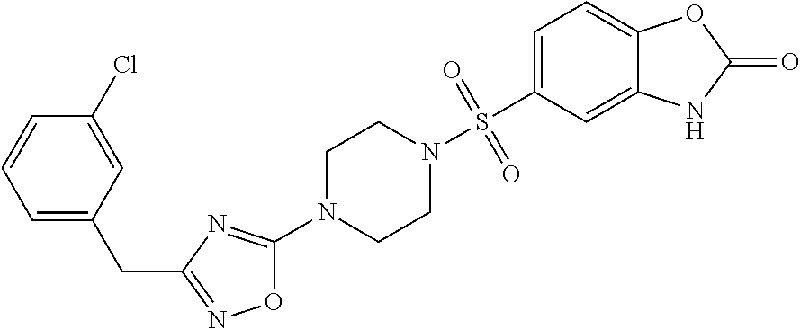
O1C(N2CCN(S(C3=CC=C4C(=C3)NC(=O)O4)(=O)=O)CC2)=NC(CC2=CC=CC(Cl)=C2)=N1
